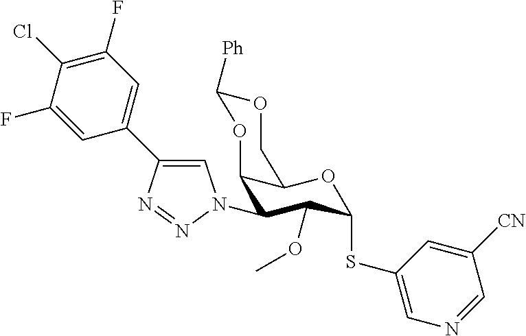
C12C(N3C=C(C4=CC(F)=C(Cl)C(F)=C4)N=N3)C(OC)C(SC3=CN=CC([CN])=C3)OC1COC([Ph])O2
